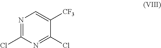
N1=C(Cl)N=C(Cl)C([CF3])=C1
